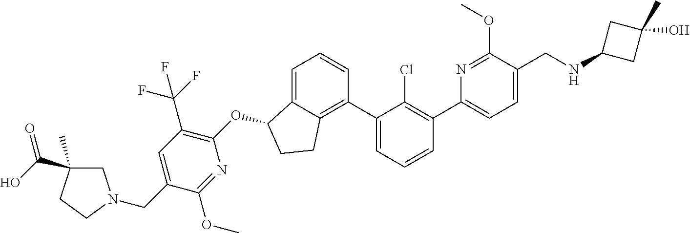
O(C1C2=CC=CC(C3=CC=CC(C4=CC=C(CNC5CC(O)(C)C5)C(OC)=N4)=C3Cl)=C2CC1)C1=C(C(F)(F)F)C=C(CN2CC(C(O)=O)(C)CC2)C(OC)=N1
